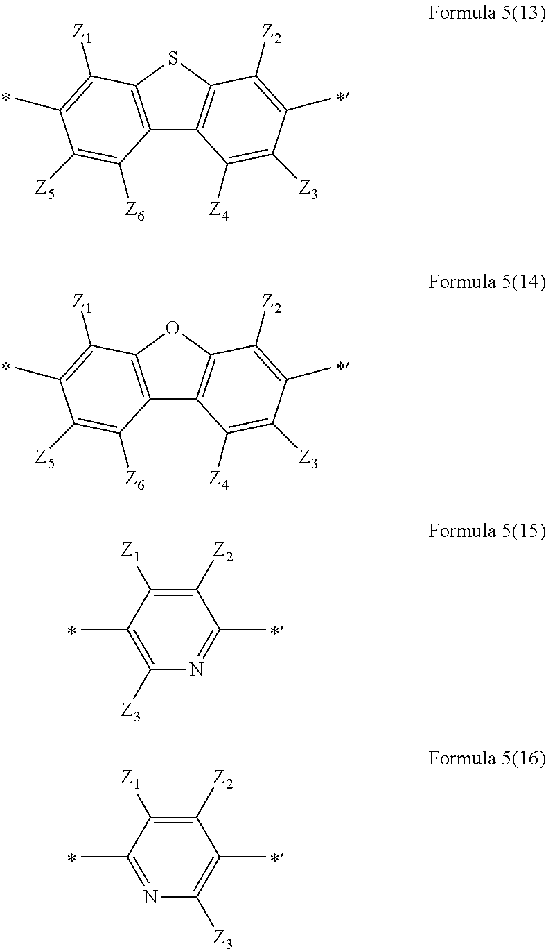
C12=C(SC3=C1C([Z4])=C([Z3])C(C)=C3[Z2])C([Z1])=C(C)C([Z5])=C2[Z6].C12=C(OC3=C1C([Z4])=C([Z3])C(C)=C3[Z2])C([Z1])=C(C)C([Z5])=C2[Z6].C1([Z2])=C([Z1])C(C)=C([Z3])N=C1C.C1([Z2])=C([Z1])C(C)=NC([Z3])=C1C
